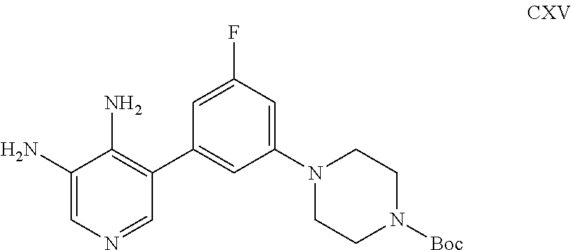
C1(N)=CN=CC(C2=CC(N3CCN([Boc])CC3)=CC(F)=C2)=C1N
